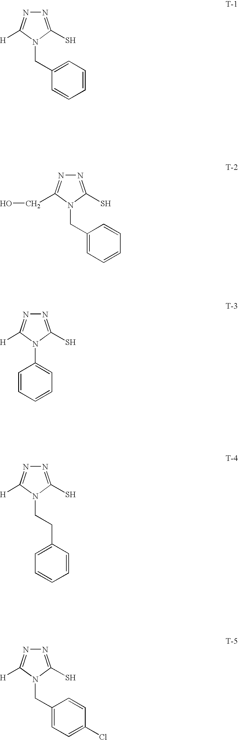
N1=C(S)N(CC2=CC=CC=C2)C([H])=N1.N1=C(S)N(CC2=CC=CC=C2)C(CO)=N1.N1=C(S)N(C2=CC=CC=C2)C([H])=N1.N1=C(S)N(CCC2=CC=CC=C2)C([H])=N1.N1=C(S)N(CC2=CC=C(Cl)C=C2)C([H])=N1
